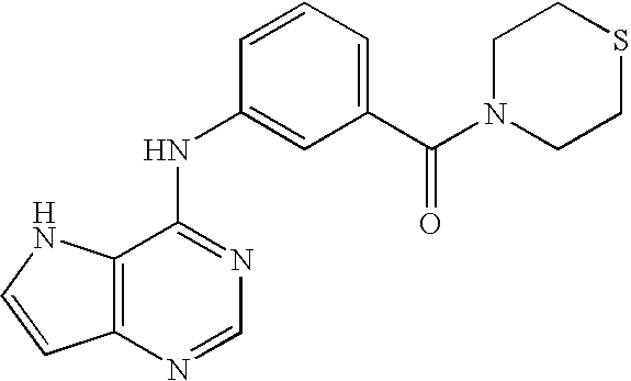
C12=C(N=CN=C1NC1=CC(C(=O)N3CCSCC3)=CC=C1)C=CN2
